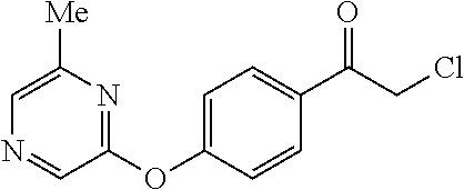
C1(C(CCl)=O)=CC=C(OC2=NC([Me])=CN=C2)C=C1
